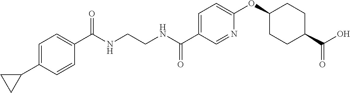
C1=C(C2CC2)C=CC(C(NCCNC(C2=CC=C(OC3CCC(C(O)=O)CC3)N=C2)=O)=O)=C1
